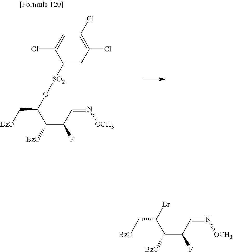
C(C(F)C=N[OCH3])([BzO])C(O[SO2]C1=CC(Cl)=C(Cl)C=C1Cl)C[BzO].C(C(F)C=N[OCH3])([BzO])C(Br)C[BzO]
